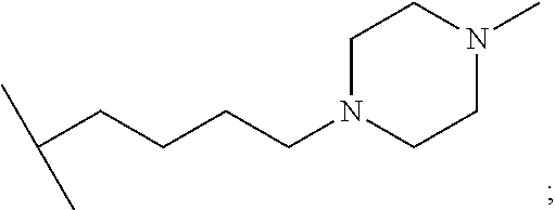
C(CCCCN1CCN(C)CC1)(C)C
